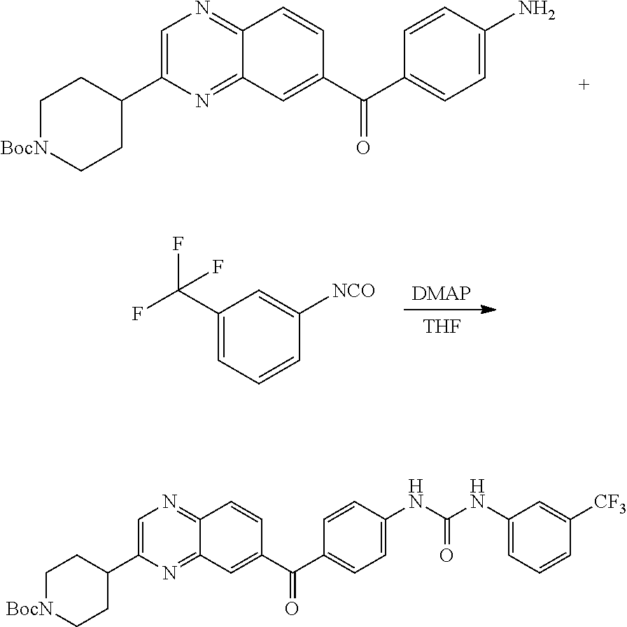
C1=C(C2CC[BocN]CC2)N=C2C(=N1)C=CC(C(C1=CC=C(N)C=C1)=O)=C2.[DMAP].[THF].C1(C(F)(F)F)=CC=CC([NCO])=C1.C1=C(C2CC[BocN]CC2)N=C2C(=N1)C=CC(C(C1=CC=C(NC(NC3=CC=CC([CF3])=C3)=O)C=C1)=O)=C2
